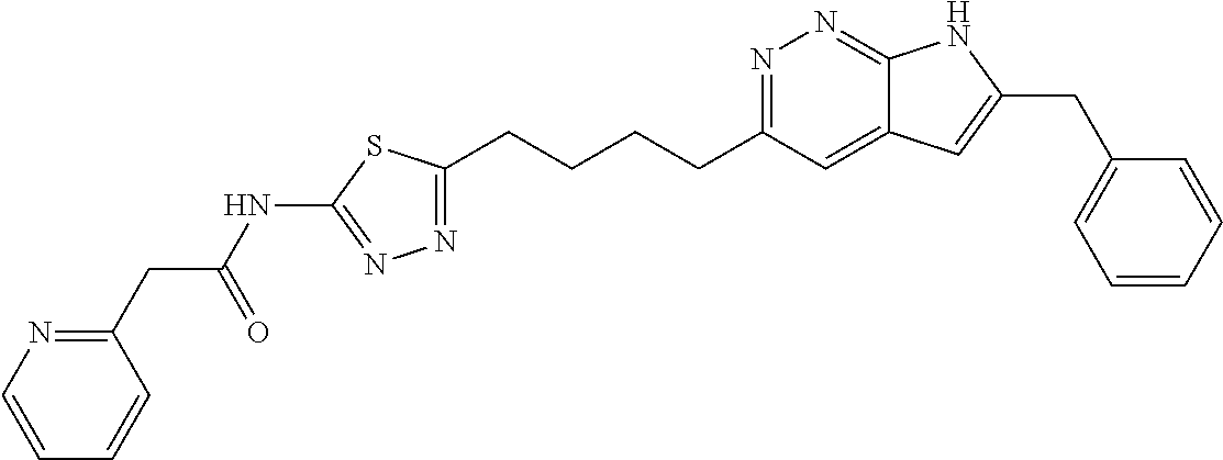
N1=C(CCCCC2=NN=C(NC(CC3=NC=CC=C3)=O)S2)C=C2C(=N1)NC(CC1=CC=CC=C1)=C2
